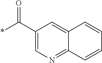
C1(C(*)=O)=CN=C2C(=C1)C=CC=C2
